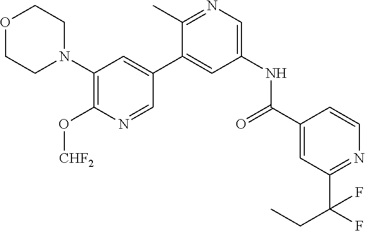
O1CCN(C2=C(O[CHF2])N=CC(C3=CC(NC(=O)C4=CC(C(CC)(F)F)=NC=C4)=CN=C3C)=C2)CC1
